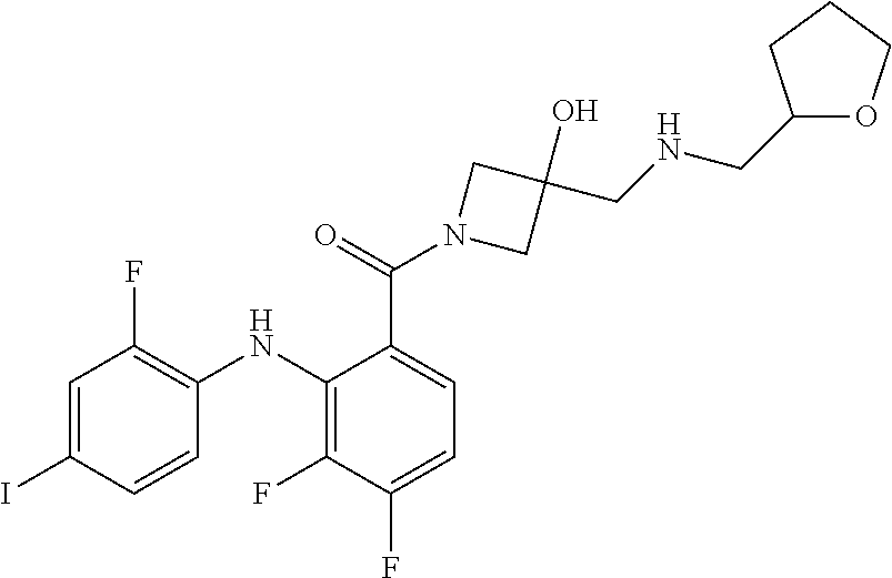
C1=C(C(N2CC(O)(CNCC3OCCC3)C2)=O)C(NC2=C(F)C=C(I)C=C2)=C(F)C(F)=C1
